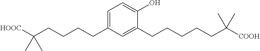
C1=C(CCCCC([HOOC])(C)C)C=C(CCCCCC([COOH])(C)C)C(O)=C1
